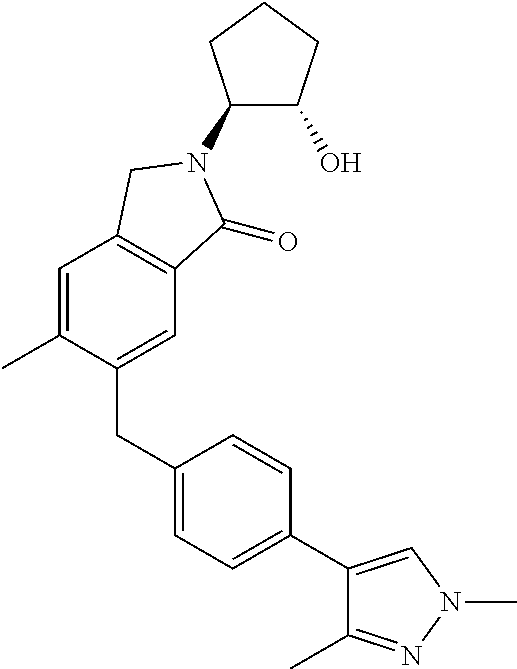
C1(CC2=CC=C(C3=CN(C)N=C3C)C=C2)=CC2=C(C=C1C)CN(C1C(O)CCC1)C2=O
